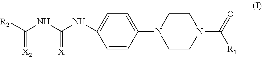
C1=C(N2CCN(C(=O)[R1])CC2)C=CC(NC(NC([R2])=[X2])=[X1])=C1
